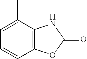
C12=C(NC(=O)O1)C(C)=CC=C2
